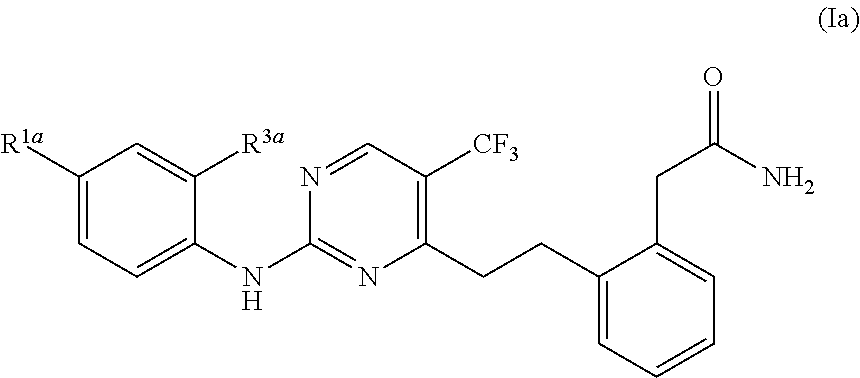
C1([R1a])=CC=C(NC2=NC(CCC3=CC=CC=C3CC(N)=O)=C([CF3])C=N2)C([R3a])=C1
